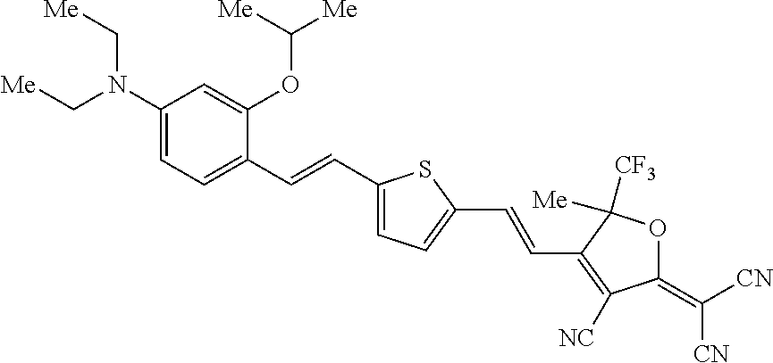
C1(N(C[Me])C[Me])=CC=C(C=CC2=CC=C(C=CC3=C([NC])C(=C([CN])[CN])OC3([Me])[CF3])S2)C(OC([Me])[Me])=C1
